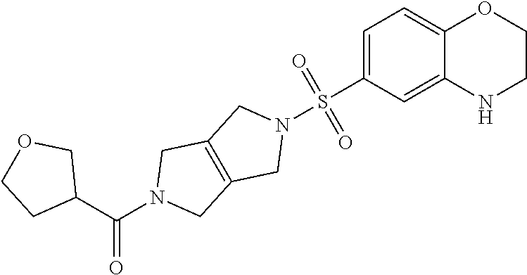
C1(C(N2CC3=C(C2)CN(S(C2=CC=C4C(=C2)NCCO4)(=O)=O)C3)=O)COCC1
